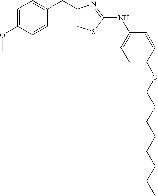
C1(CC2=CC=C(OC)C=C2)=CSC(NC2=CC=C(OCCCCCCCC)C=C2)=N1
